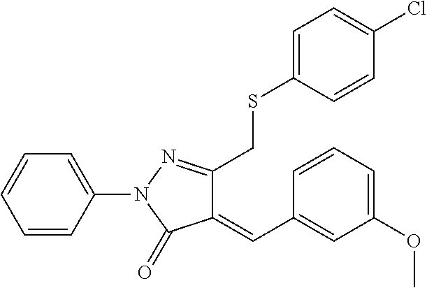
C1=CC(N2C(=O)C(=CC3=CC(OC)=CC=C3)C(CSC3=CC=C(Cl)C=C3)=N2)=CC=C1
